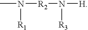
N(C)([R2]N([H])[R3])[R1]
